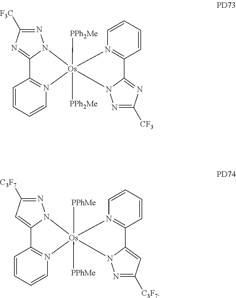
[PPh2Me][Os]12([PPh2Me])(N3N=C([F3C])N=C3C3=N1C=CC=C3)N1N=C([CF3])N=C1C1=N2C=CC=C1.[PPhMe][Os]12([PPhMe])(N3N=C([C3F7])C=C3C3=N1C=CC=C3)N1N=C([C3F7])C=C1C1=N2C=CC=C1
